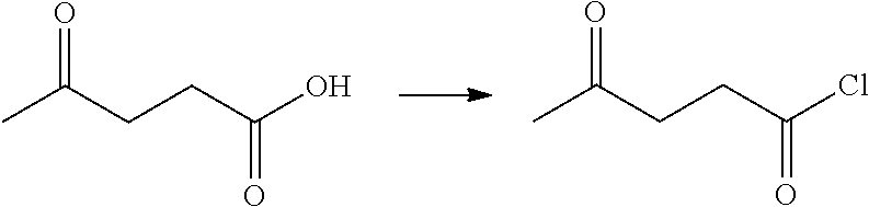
CC(CCC(O)=O)=O.CC(CCC(Cl)=O)=O
